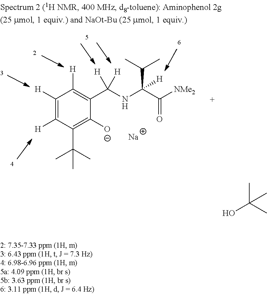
C1([H])=C([H])C(C(C)(C)C)=C([O-])C(C(NC(C([NMe2])=O)(C(C)C)[H])([H])[H])=C1[H].[Na].OC(C)(C)C
